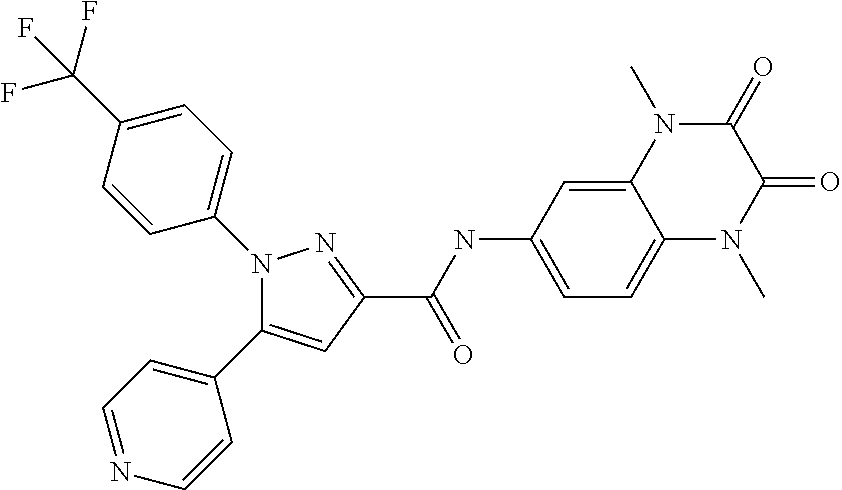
C(=O)(C1=NN(C2=CC=C(C(F)(F)F)C=C2)C(C2=CC=NC=C2)=C1)NC1=CC=C2C(=C1)N(C)C(=O)C(=O)N2C
